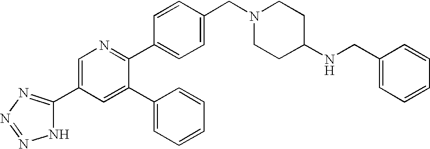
C1=C(C2=NN=NN2)C=C(C2=CC=CC=C2)C(C2=CC=C(CN3CCC(NCC4=CC=CC=C4)CC3)C=C2)=N1
